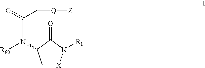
C1[X]N([R1])C(=O)C1N([R80])C(=O)C[Q][Z]
